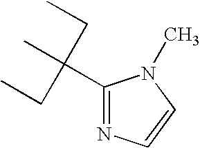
C1(C(C)(CC)CC)=NC=CN1C
